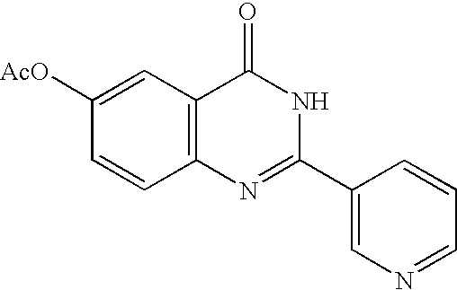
C12=C(C=C([AcO])C=C1)C(=O)NC(C1=CN=CC=C1)=N2
